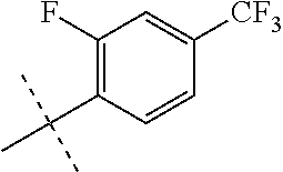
C1=CC([CF3])=CC(F)=C1C(C)(C)C
